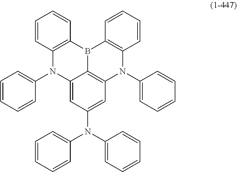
C12=C(B3C4=C(C=C(N(C5=CC=CC=C5)C5=CC=CC=C5)C=C4N1C1=CC=CC=C1)N(C1=CC=CC=C1)C1=C3C=CC=C1)C=CC=C2
